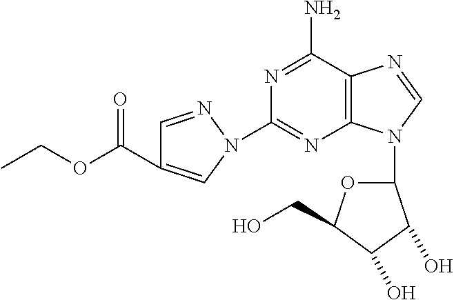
N1=C(N)C2=C(N=C1N1C=C(C(OCC)=O)C=N1)N(C1OC(CO)C(O)C1O)C=N2
